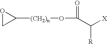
O1CC1[(CH2)n]OC(=O)C([X])[R]
